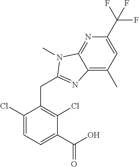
C1(Cl)=CC=C(C(O)=O)C(Cl)=C1CC1=NC2=C(C)C=C(C(F)(F)F)N=C2N1C
